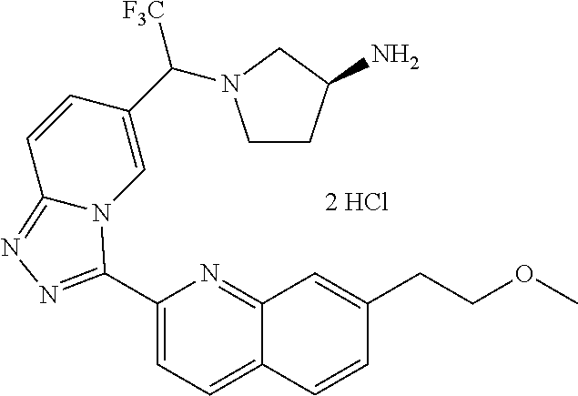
C1(C2=NN=C3N2C=C(C([F3C])N2CCC(N)C2)C=C3)=CC=C2C(=N1)C=C(CCOC)C=C2
